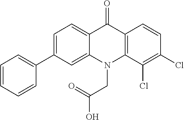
C12=CC=C(C3=CC=CC=C3)C=C1N(CC(O)=O)C1=C(C2=O)C=CC(Cl)=C1Cl
